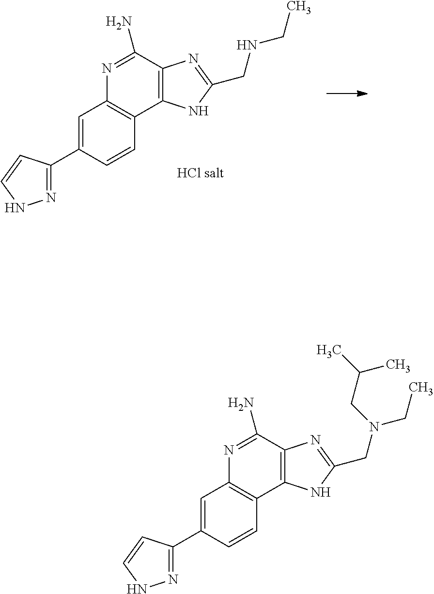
C1=C(C2=NNC=C2)C=CC2=C1N=C(N)C1=C2NC(CNCC)=N1.C1=C(C2=NNC=C2)C=CC2=C1N=C(N)C1=C2NC(CN(CC)CC(C)C)=N1
